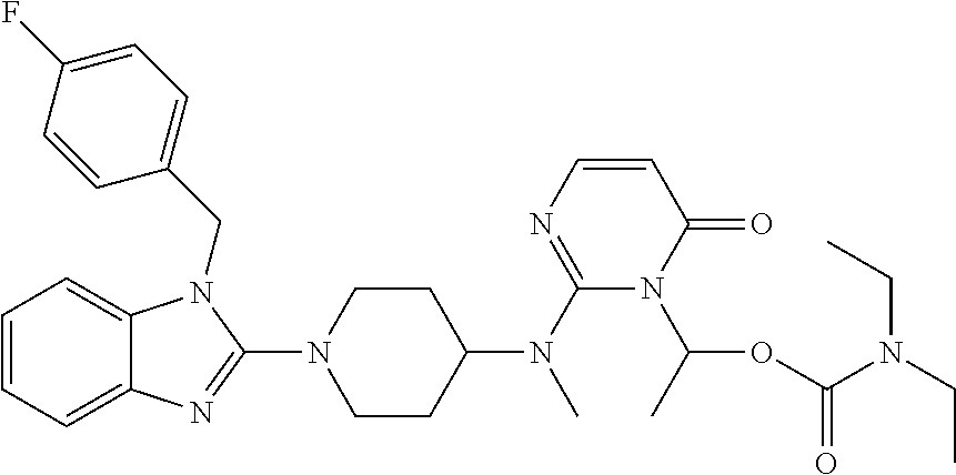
C1=CC=C2C(=C1)N(CC1=CC=C(F)C=C1)C(N1CCC(N(C3=NC=CC(=O)N3C(OC(N(CC)CC)=O)C)C)CC1)=N2
